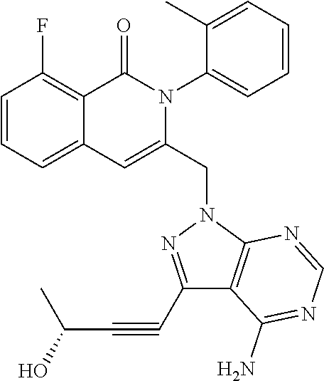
C1=CC=C2C(=C1F)C(=O)N(C1=CC=CC=C1C)C(CN1C3=C(C(N)=NC=N3)C(C#CC(C)O)=N1)=C2
